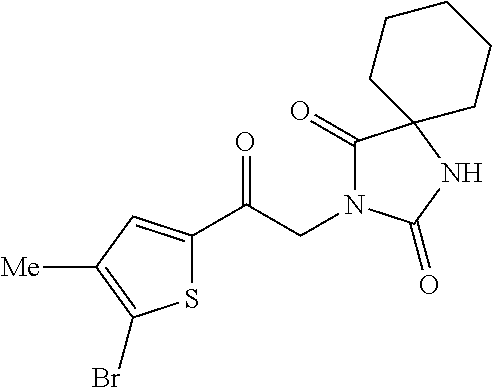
S1C(C(CN2C(=O)C3(NC2=O)CCCCC3)=O)=CC([Me])=C1Br
